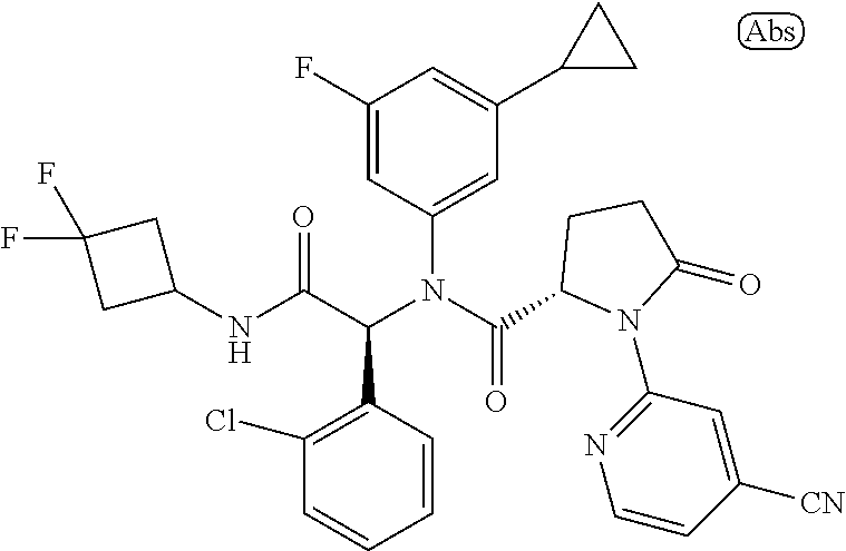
C1=CC(C(C(NC2CC(F)(F)C2)=O)N(C(=O)C2N(C3=NC=CC([CN])=C3)C(=O)CC2)C2=CC(C3CC3)=CC(F)=C2)=C(Cl)C=C1
